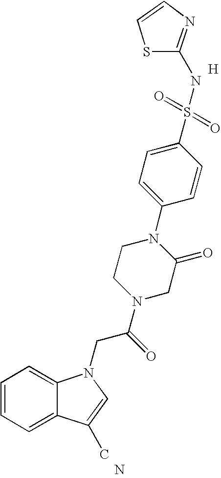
C1=CC=C2C(=C1)N(CC(N1CC(=O)N(C3=CC=C(S(=O)(=O)NC4=NC=CS4)C=C3)CC1)=O)C=C2C.N.[H]
